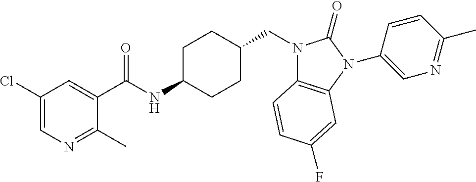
C1(Cl)=CN=C(C)C(C(NC2CCC(CN3C4=C(N(C5=CN=C(C)C=C5)C3=O)C=C(F)C=C4)CC2)=O)=C1
